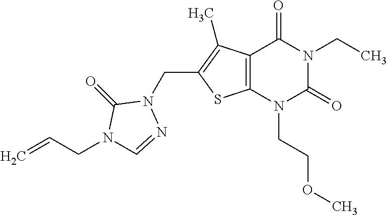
C12=C(N(CCOC)C(=O)N(CC)C1=O)SC(CN1C(=O)N(CC=C)C=N1)=C2C
